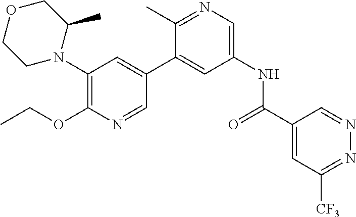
N1(C2=C(OCC)N=CC(C3=CC(NC(C4=CC([CF3])=NN=C4)=O)=CN=C3C)=C2)C(C)COCC1
